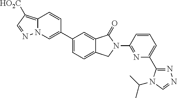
C12=C([HO2C])C=NN1C=C(C1=CC=C3C(=C1)C(=O)N(C1=NC(C4=NN=CN4C(C)C)=CC=C1)C3)C=C2
